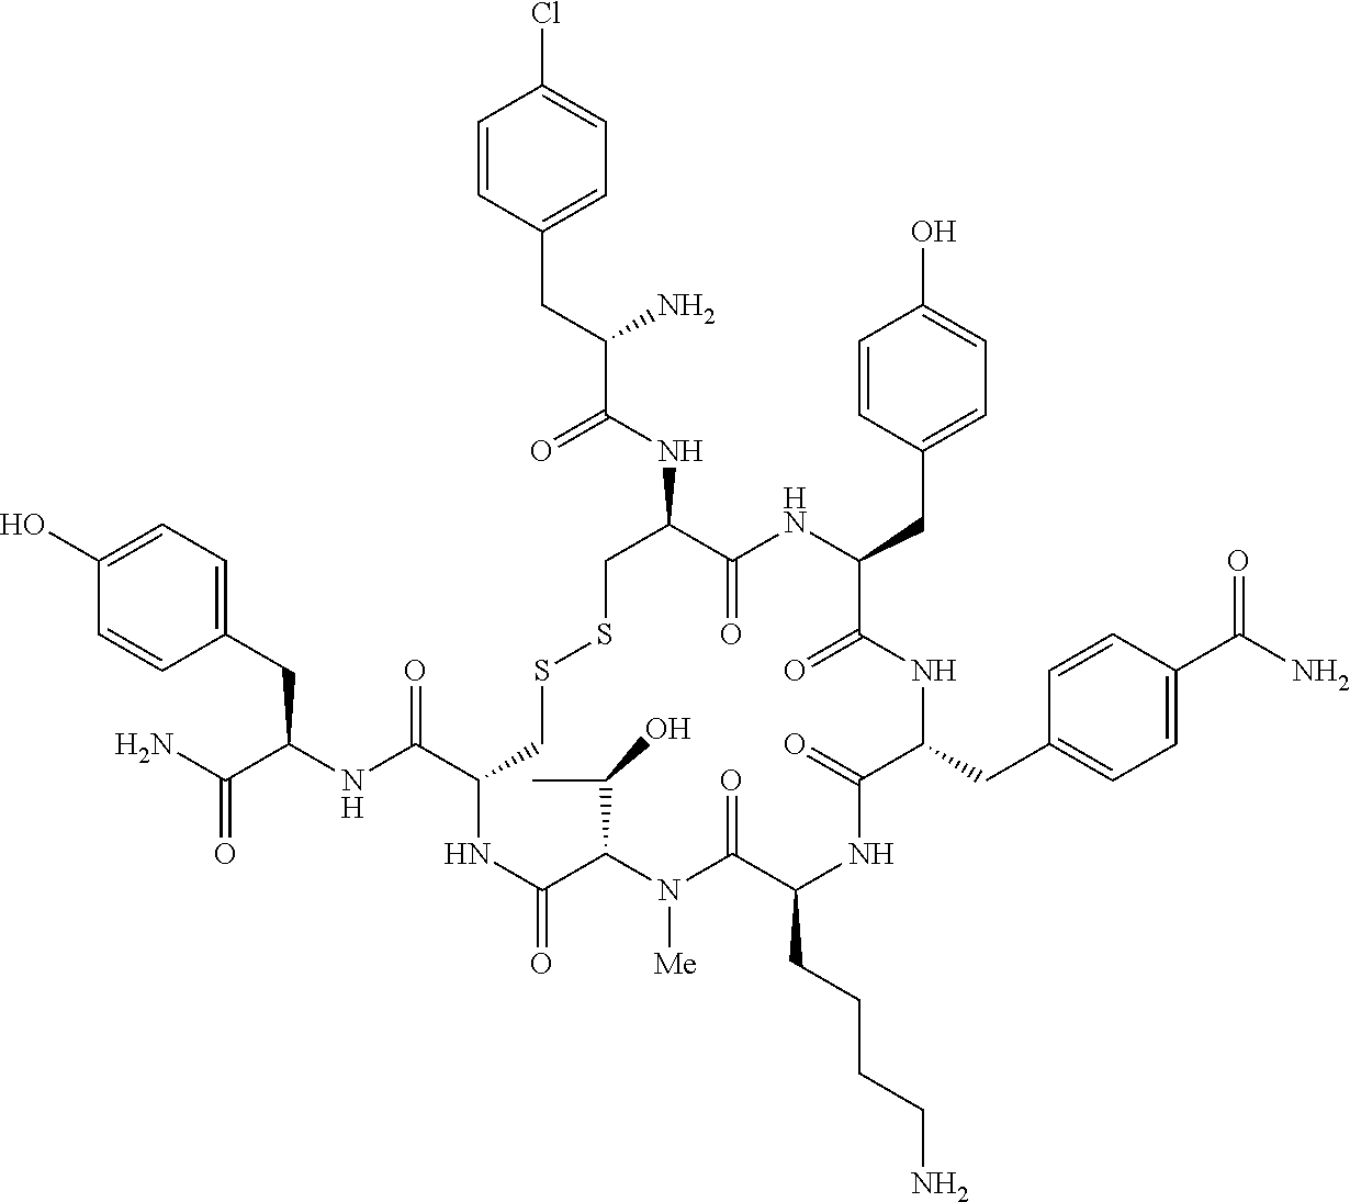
C1=C(O)C=CC(CC(NC(C2CSSCC(NC(C(CC3=CC=C(Cl)C=C3)N)=O)C(=O)NC(CC3=CC=C(O)C=C3)C(=O)NC(CC3=CC=C(C(N)=O)C=C3)C(=O)NC(CCCCN)C(=O)N([Me])C(C(C)O)C(=O)N2)=O)C(N)=O)=C1
